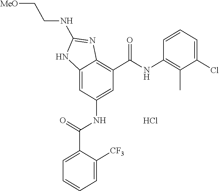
Cl.C12=CC(NC(C3=CC=CC=C3[CF3])=O)=CC(C(NC3=C(C)C(Cl)=CC=C3)=O)=C1N=C(NCC[MeO])N2
